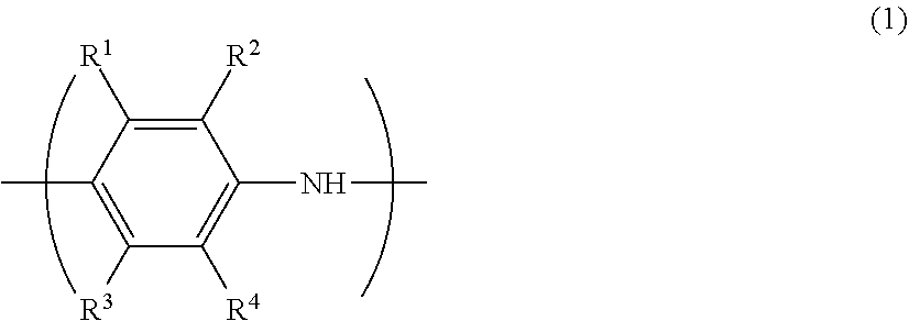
C1([R2])=C([R1])C(C)=C([R3])C([R4])=C1NC
